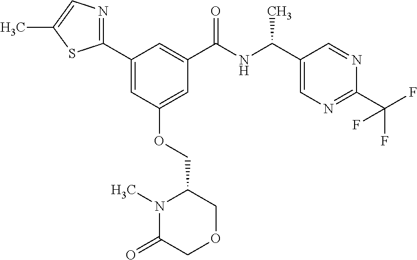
C1(C2=CC(OCC3N(C)C(=O)COC3)=CC(C(NC(C3=CN=C(C(F)(F)F)N=C3)C)=O)=C2)=NC=C(C)S1
